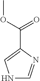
N1C=NC(C(OC)=O)=C1
